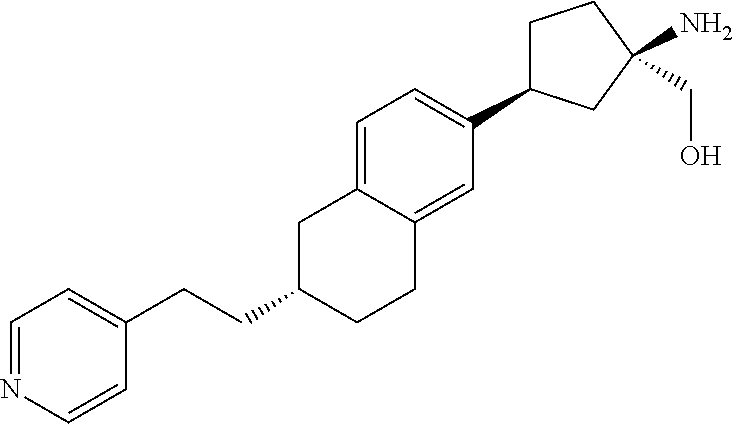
C1=C2C(=CC(C3CCC(N)(CO)C3)=C1)CCC(CCC1=CC=NC=C1)C2
